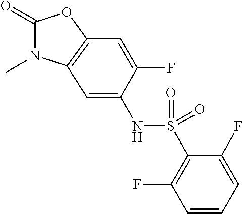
C1(=O)N(C)C2=C(O1)C=C(F)C(NS(C1=C(F)C=CC=C1F)(=O)=O)=C2
